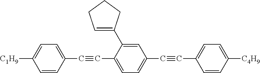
C1=CC(C#CC2=CC=C(C#CC3=CC=C([C4H9])C=C3)C=C2C2=CCCC2)=CC=C1[C1H9]
